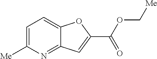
C1=C([Me])N=C2C(=C1)OC(C(OC[Me])=O)=C2
